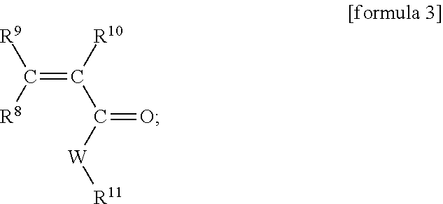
C(=C([R10])C(=O)[W][R11])([R8])[R9]
